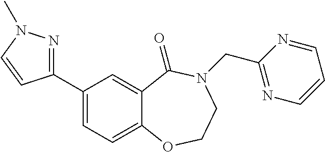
C1(C2=NN(C)C=C2)=CC=C2C(=C1)C(=O)N(CC1=NC=CC=N1)CCO2
